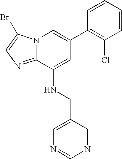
N12C(=NC=C1Br)C(NCC1=CN=CN=C1)=CC(C1=C(Cl)C=CC=C1)=C2
